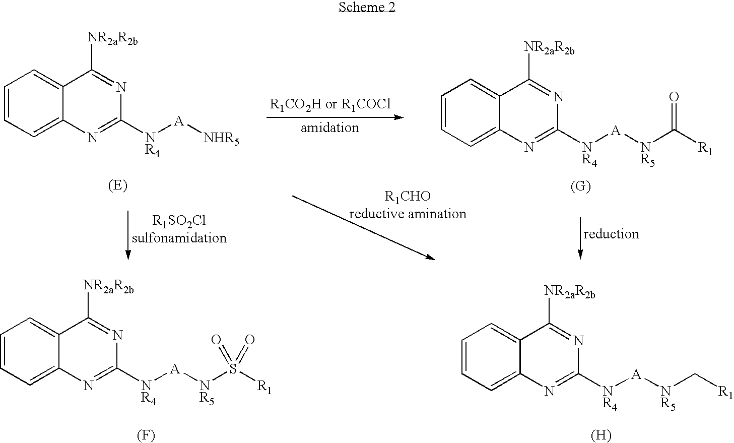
C1=CC=C2C(=C1)C([NR2aR2b])=NC([NR4][A][NHR5])=N2.C1=CC=C2C(=C1)C([NR2aR2b])=NC([NR4][A][NR5]C([R1])=O)=N2.C1=CC=C2C(=C1)C([NR2aR2b])=NC([NR4][A][NR5]S([R1])(=O)=O)=N2.[(F)].C1=CC=C2C(=C1)C([NR2aR2b])=NC([NR4][A][NR5]C[R1])=N2.[(H)]
